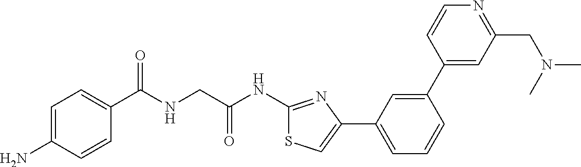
C1=C(N)C=CC(C(NCC(NC2=NC(C3=CC=CC(C4=CC(CN(C)C)=NC=C4)=C3)=CS2)=O)=O)=C1
